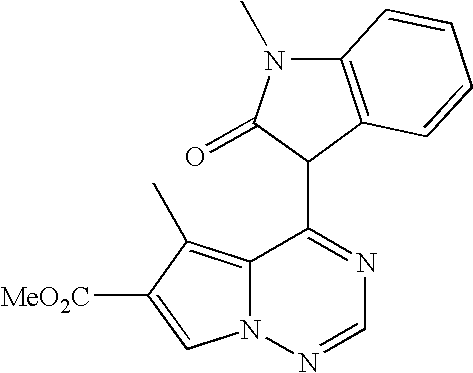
C12=C(C)C([MeO2C])=CN1N=CN=C2C1C(=O)N(C)C2=C1C=CC=C2
